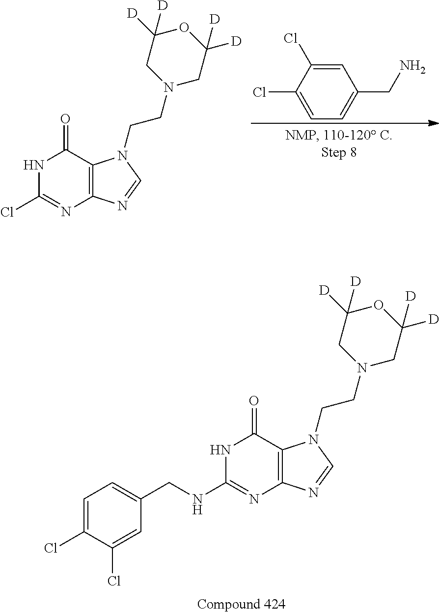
N1C(Cl)=NC2=C(C1=O)N(CCN1CC([D])([D])OC([D])([D])C1)C=N2.C1=C(Cl)C(Cl)=CC=C1CN.N1C(NCC2=CC=C(Cl)C(Cl)=C2)=NC2=C(C1=O)N(CCN1CC([D])([D])OC([D])([D])C1)C=N2
